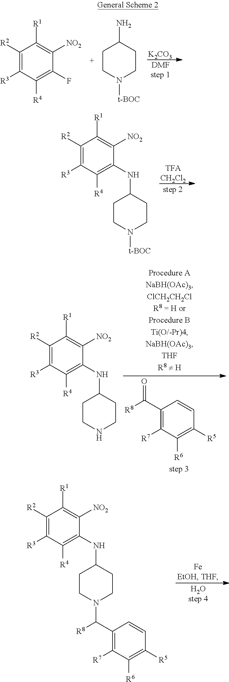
C1([R2])=C([R3])C([R4])=C(NC2CCN([t-BOC])CC2)C([NO2])=C1[R1].C1([R2])=C([R3])C([R4])=C(F)C([NO2])=C1[R1].C1CN([t-BOC])CCC1N.[K2CO3].C1(C([R8])=O)=C([R7])C([R6])=C([R5])C=C1.C1([R2])=C([R3])C([R4])=C(NC2CCNCC2)C([NO2])=C1[R1].C1([R2])=C([R3])C([R4])=C(NC2CCN(C(C3=C([R7])C([R6])=C([R5])C=C3)[R8])CC2)C([NO2])=C1[R1]
